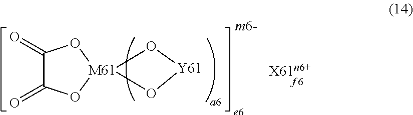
O1[M61]2(O[Y61]1)OC(=O)C(=O)O2
